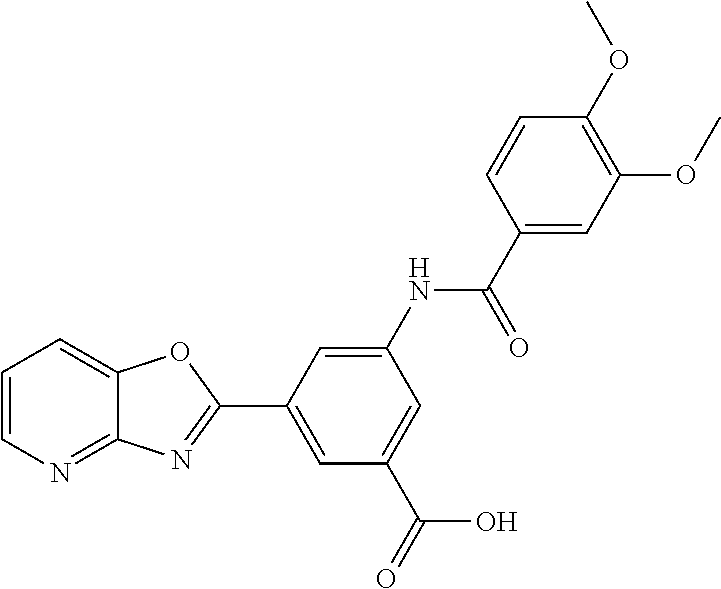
C1=CN=C2C(=C1)OC(C1=CC(C(=O)O)=CC(NC(C3=CC(OC)=C(OC)C=C3)=O)=C1)=N2
